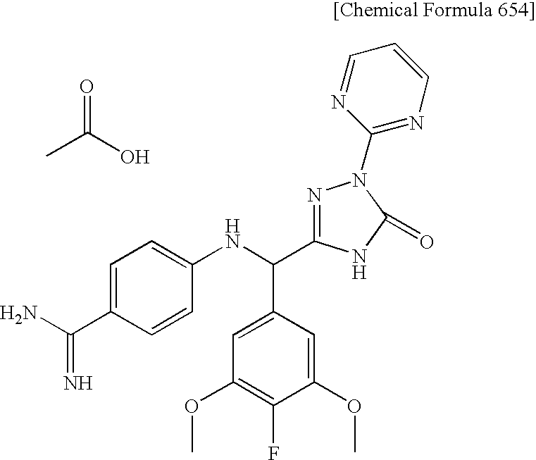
C1=C(C(N)=N)C=CC(NC(C2=CC(OC)=C(F)C(OC)=C2)C2=NN(C3=NC=CC=N3)C(=O)N2)=C1.O=C(O)C
